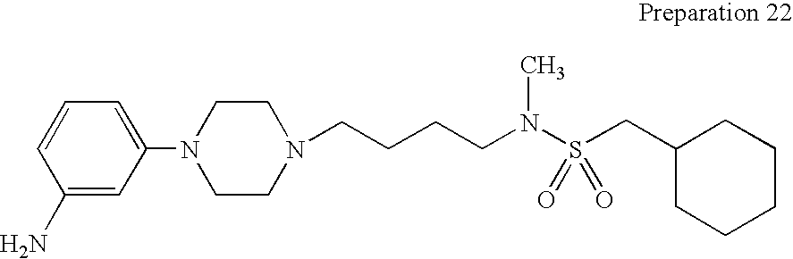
N1(CCCCN(S(CC2CCCCC2)(=O)=O)C)CCN(C2=CC=CC(N)=C2)CC1
